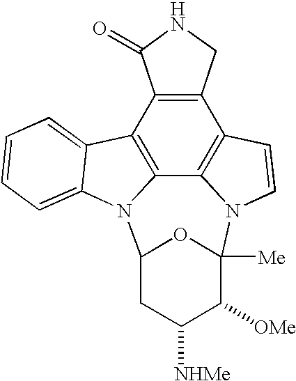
C12=C3C4=C(C5=C1N(C=C5)C1([Me])C([OMe])C([NHMe])CC(N2C2=CC=CC=C32)O1)CNC4=O
